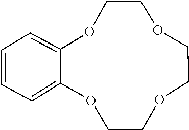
C1COC2=CC=CC=C2OCCOCCO1
